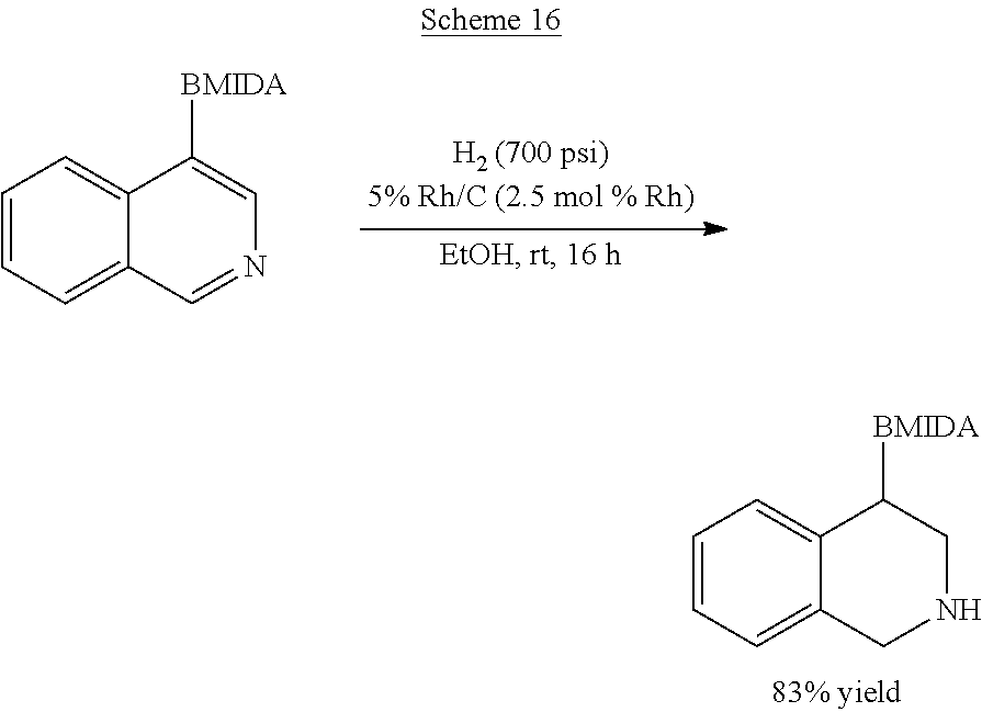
C12=CC=CC=C1C([BMIDA])=CN=C2.C12=CC=CC=C1C([BMIDA])CNC2
